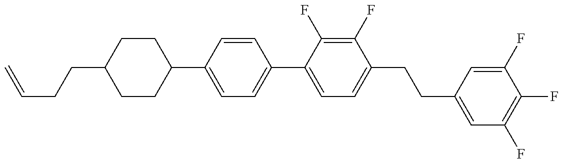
C1(C2=CC=C(C3=CC=C(CCC4=CC(F)=C(F)C(F)=C4)C(F)=C3F)C=C2)CCC(CCC=C)CC1
